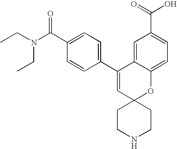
CCN(C(C1=CC=C(C2=CC3(OC4=CC=C(C(O)=O)C=C24)CCNCC3)C=C1)=O)CC
